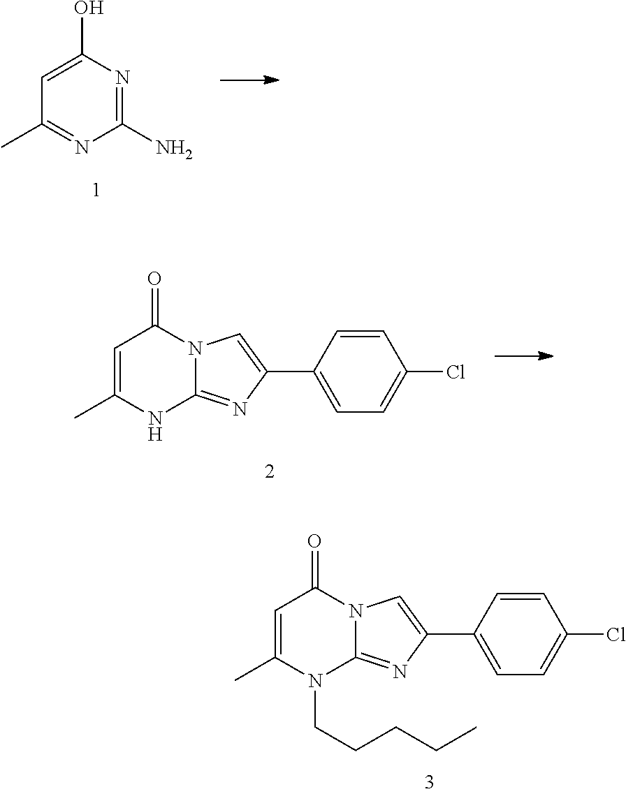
C1(C)=NC(N)=NC(O)=C1.C1=C(C)NC2=NC(C3=CC=C(Cl)C=C3)=CN2C1=O.C1=C(C)N(CCCCC)C2=NC(C3=CC=C(Cl)C=C3)=CN2C1=O
